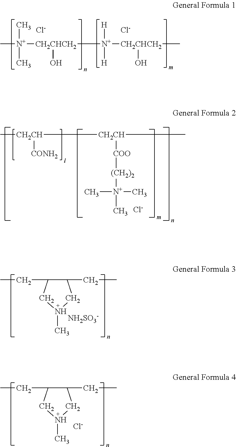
C[N+]([CH2CHCH2]([N+]([H])([H])[CH2CHCH2](C)O)O)(C)C.[Cl-].[Cl-].C[CH2CH]([CONH2])[CH2CH](C)[COO][(CH2)2][N+](C)(C)C.[Cl-].C1(CC)C(CC)CN(C)C1.[NH2SO3-].C1(CC)C(CC)CN(C)C1.[Cl-]
